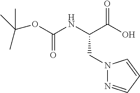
O(C(NC(C(O)=O)CN1N=CC=C1)=O)C(C)(C)C
